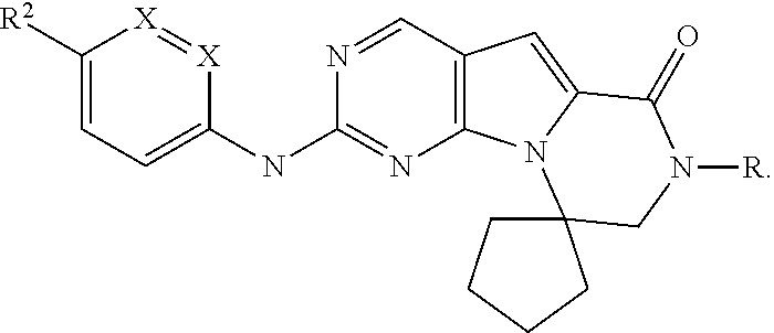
C12=C(C=NC(NC3=CC=C([R2])[X]=[X]3)=N1)C=C1N2C2(CN([R])C1=O)CCCC2
